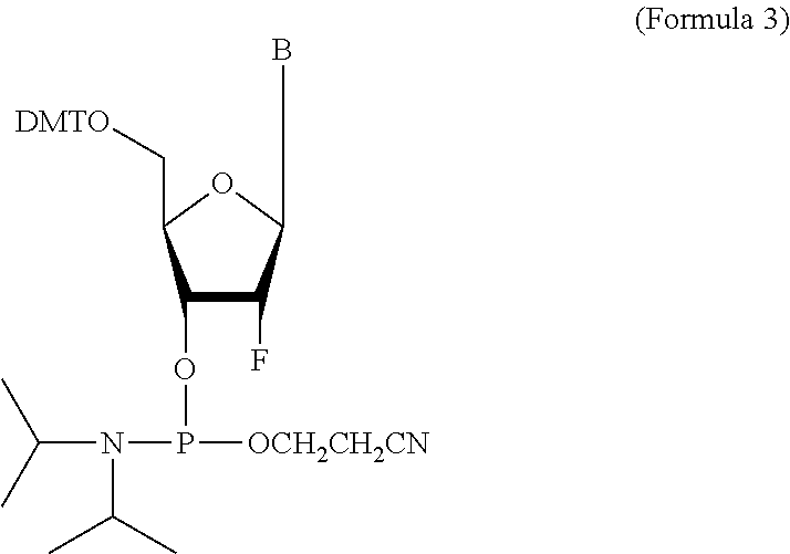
BC1C(F)C(OP([OCH2CH2CN])N(C(C)C)C(C)C)C(C[DMTO])O1
